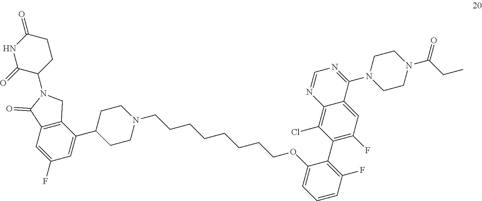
N1=CN=C(N2CCN(C(CC)=O)CC2)C2=CC(F)=C(C3=C(F)C=CC=C3OCCCCCCCCN3CCC(C4=CC(F)=CC5=C4CN(C4C(=O)NC(=O)CC4)C5=O)CC3)C(Cl)=C12
